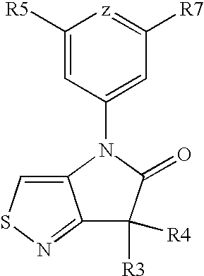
C1([R5])=CC(N2C(=O)C([R3])([R4])C3=NSC=C32)=CC([R7])=[z]1
